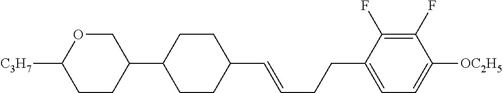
C1CC(C2COC([C3H7])CC2)CCC1C=CCCC1=CC=C([OC2H5])C(F)=C1F
